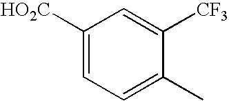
C1([HO2C])=CC=C(C)C([CF3])=C1
